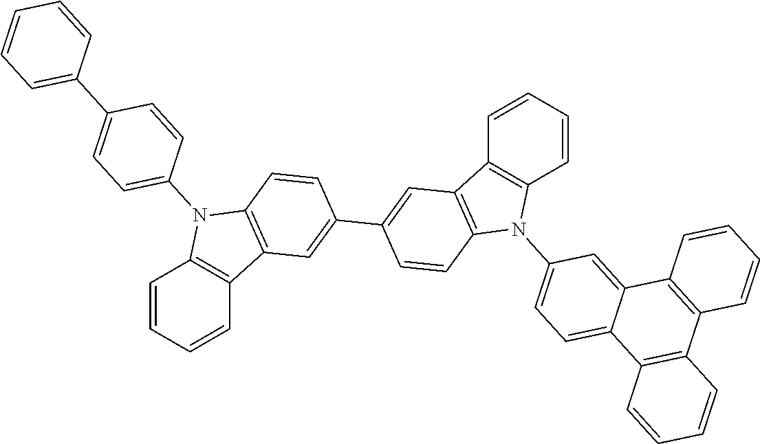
C1=CC=CC2=C1N(C1=CC=C(C3=CC=CC=C3)C=C1)C1=C2C=C(C2=CC3=C(C=C2)N(C2=CC=C4C(=C2)C2=C(C5=C4C=CC=C5)C=CC=C2)C2=C3C=CC=C2)C=C1
